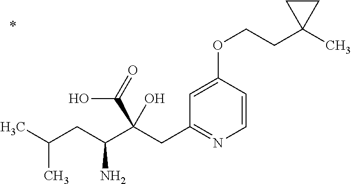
C1=CC(OCCC2(C)CC2)=CC(CC(C(CC(C)C)N)(C(=O)O)O)=N1
